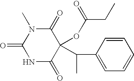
C1(=O)C(OC(=O)CC)(C(C)C2=CC=CC=C2)C(=O)N(C)C(=O)N1
